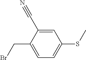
C(C1=CC=C(SC)C=C1C#N)Br
